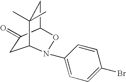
C1C(=O)C2CC(C)(C)C1N(C1=CC=C(Br)C=C1)O2
